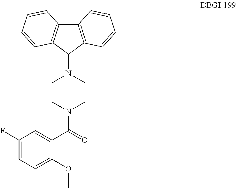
C12=C(C(N3CCN(C(C4=CC(F)=CC=C4OC)=O)CC3)C3=C1C=CC=C3)C=CC=C2
